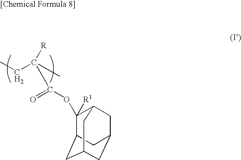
C12CC3CC(CC(C3)C1(OC(C(CC)(C)[R])=O)[R1])C2
